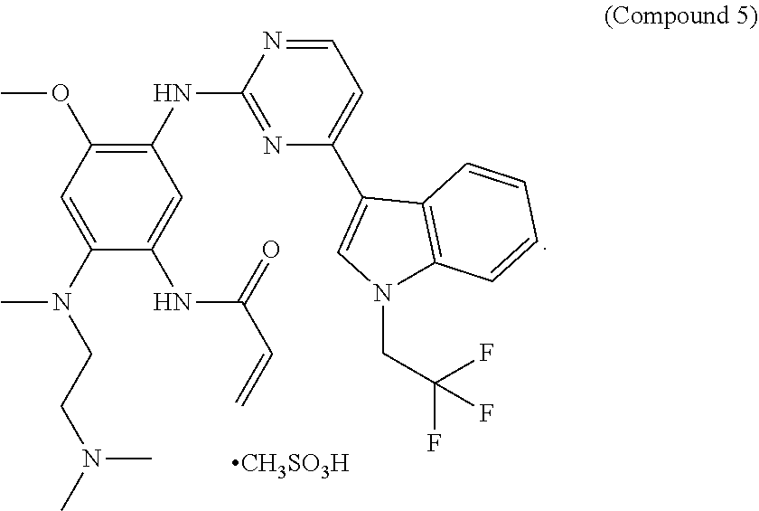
C1(C2=CN(CC(F)(F)F)C3=C2C=CC=C3)=CC=NC(NC2=C(OC)C=C(N(CCN(C)C)C)C(NC(C=C)=O)=C2)=N1.[CH3SO3H]
